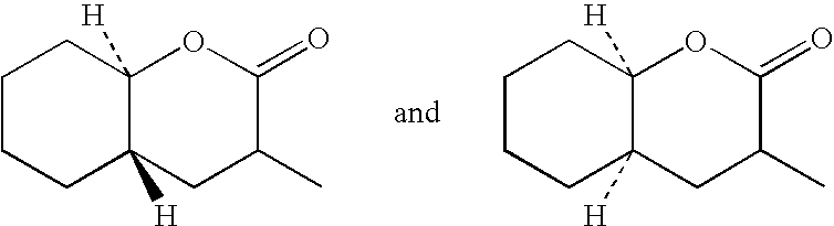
C1CCC2([H])C([H])(C1)OC(=O)C(C)C2.C1CCC2([H])C([H])(C1)OC(=O)C(C)C2
